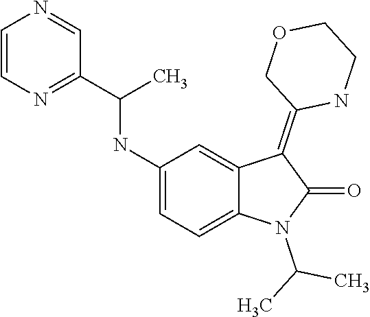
C1(NC(C2=NC=CN=C2)C)=CC=C2C(=C1)C(=C1COCCN1)C(=O)N2C(C)C
